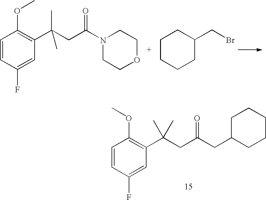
C1=CC(F)=CC(C(C)(CC(CC2CCCCC2)=O)C)=C1OC.C1=CC(F)=CC(C(C)(CC(N2CCOCC2)=O)C)=C1OC.C1CCCC(CBr)C1
